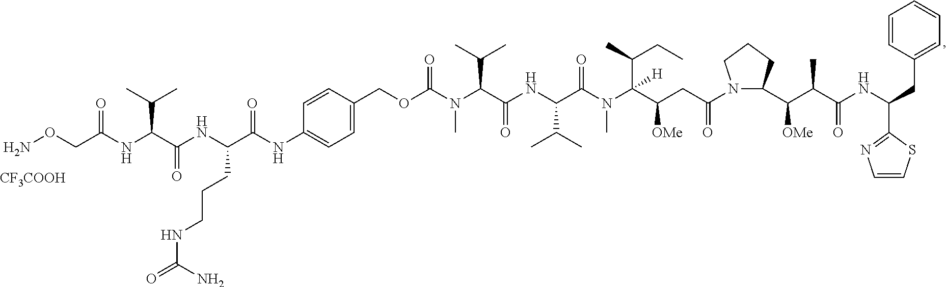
[CF3COOH].N(C(C(NC(=O)C(NC(CON)=O)C(C)C)CCCNC(=O)N)=O)C1=CC=C(COC(N(C(C(NC(C(N(C)C(C(CC(=O)N2C(C(C(C(=O)NC(CC3=CC=CC=C3)C3=NC=CS3)C)[OMe])CCC2)[OMe])(C(C)CC)[H])=O)C(C)C)=O)C(C)C)C)=O)C=C1
